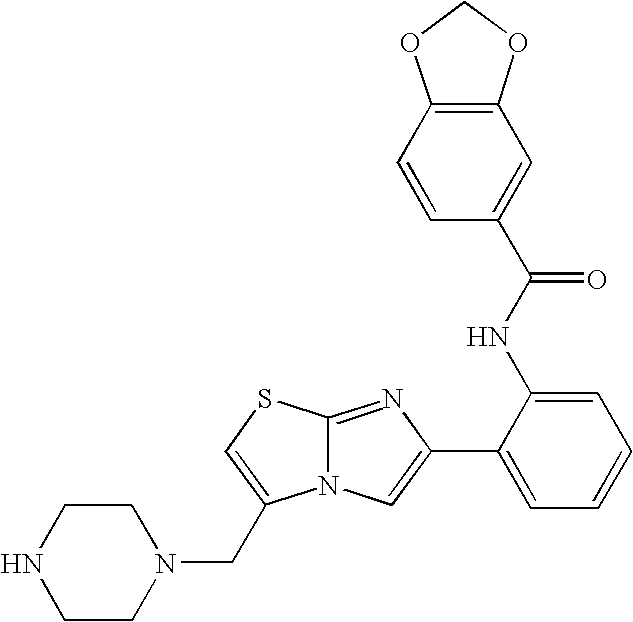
N12C(=NC(C3=CC=CC=C3NC(=O)C3=CC4=C(C=C3)OCO4)=C1)SC=C2CN1CCNCC1
